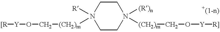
C1CN([(R)n])([(CH2)m]CO[Y][R]])CCN1([R])[(CH2)m]CO[Y][[R]
